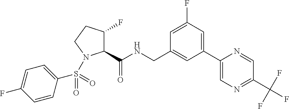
C1(C(NCC2=CC(C3=CN=C(C(F)(F)F)C=N3)=CC(F)=C2)=O)C(F)CCN1S(C1=CC=C(F)C=C1)(=O)=O
